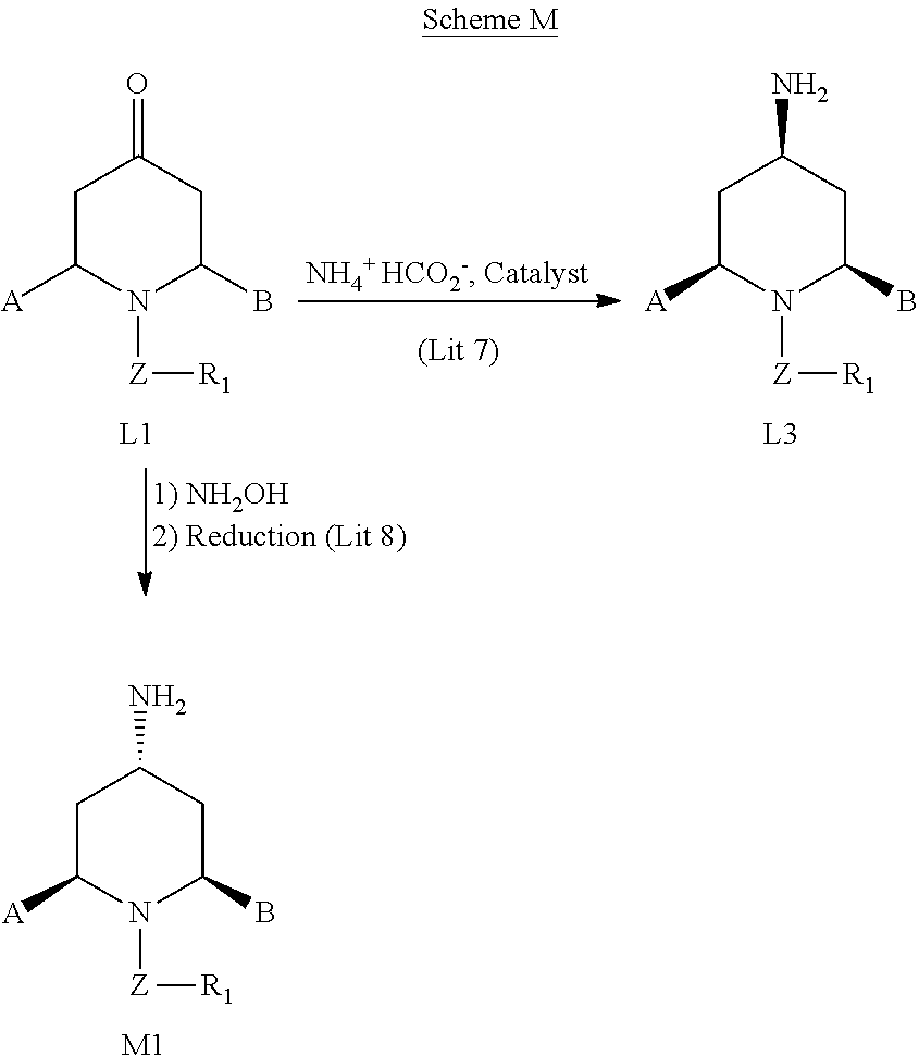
C1C([A])N([Z][R1])C(B)CC1=O.C1C([A])N([Z][R1])C(B)CC1N.C1C([A])N([Z][R1])C(B)CC1N.[M1]
